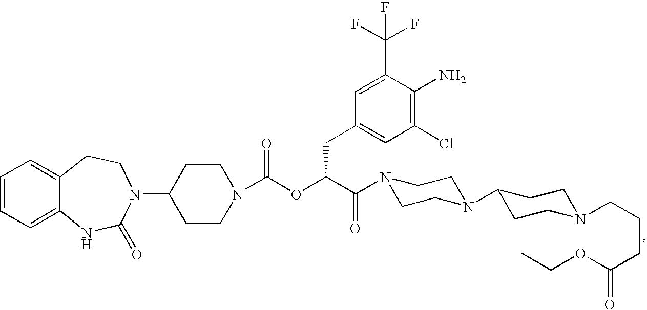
C1=CC=C2C(=C1)CCN(C1CCN(C(OC(C(=O)N3CCN(C4CCN(CCCC(=O)OCC)CC4)CC3)CC3=CC(Cl)=C(N)C(C(F)(F)F)=C3)=O)CC1)C(=O)N2
